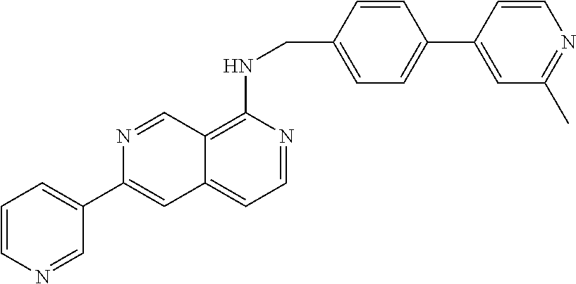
C1=C(C2=CC3=CC=NC(NCC4=CC=C(C5=CC(C)=NC=C5)C=C4)=C3C=N2)C=NC=C1
